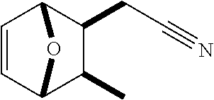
C1=CC2C(C)C(CC#N)C1O2
